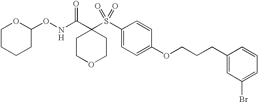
[H].N(C(C1(S(C2=CC=C(OCCCC3=CC(Br)=CC=C3)C=C2)(=O)=O)CCOCC1)=O)OC1OCCCC1
